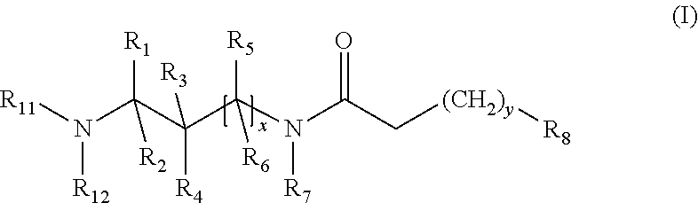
[R11]N(C(C(C(N(C(C[(CH2)y][R8])=O)[R7])([R5])[R6])([R3])[R4])([R1])[R2])[R12]
